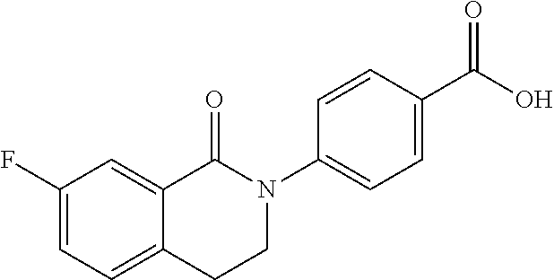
C1(F)=CC=C2C(=C1)C(=O)N(C1=CC=C(C(O)=O)C=C1)CC2
